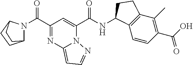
C(C1=NC2=CC=NN2C(C(NC2C3=C(C(C)=C(C(O)=O)C=C3)CC2)=O)=C1)(=O)N1C2CCC1CC2
